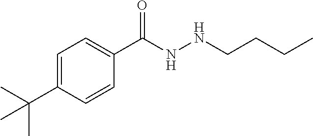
C1(C(C)(C)C)=CC=C(C(NNCCCC)=O)C=C1
